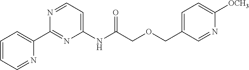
C1=CC=NC(C2=NC(NC(=O)COCC3=CC=C([OCH3])N=C3)=CC=N2)=C1
